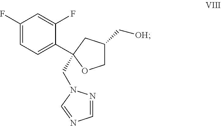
[OH]CC1COC(C2=CC=C(F)C=C2F)(CN2N=CN=C2)C1
